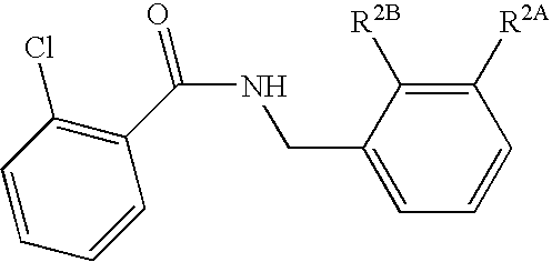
C1([R2A])=C([R2B])C(CNC(C2=C(Cl)C=CC=C2)=O)=CC=C1
